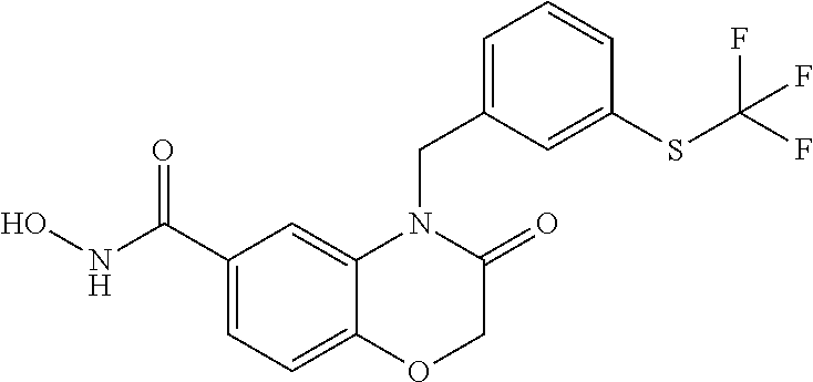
C1(C(NO)=O)=CC=C2C(=C1)N(CC1=CC=CC(SC(F)(F)F)=C1)C(=O)CO2
